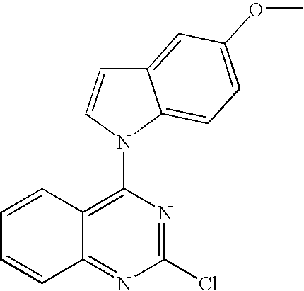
C12=CC(OC)=CC=C1N(C1=C3C(=NC(Cl)=N1)C=CC=C3)C=C2
